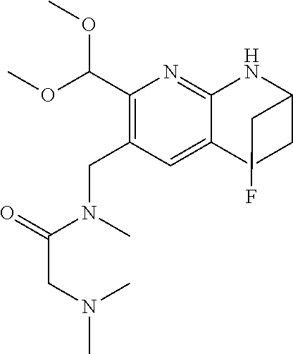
C1(C(OC)OC)=C(CN(C(CN(C)C)=O)C)C=C2C(=N1)NC(CF)CC2
